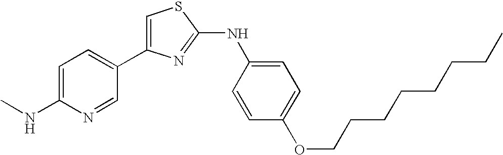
C1=C(C2=CC=C(NC)N=C2)N=C(NC2=CC=C(OCCCCCCCC)C=C2)S1
